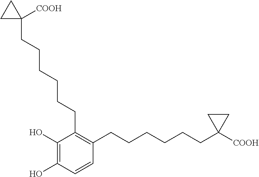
C1(O)=C(O)C(CCCCCCC2([COOH])CC2)=C(CCCCCCC2([COOH])CC2)C=C1
